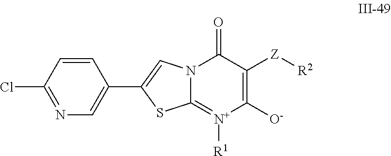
C1([O-])=C([Z][R2])C(=O)N2C(=[N+]1[R1])SC(C1=CN=C(Cl)C=C1)=C2
